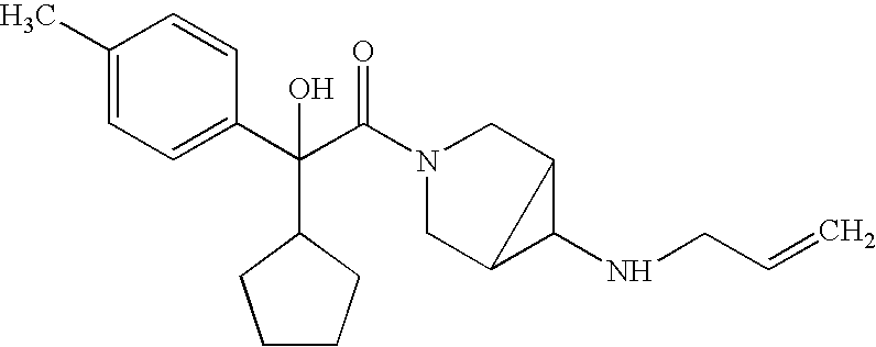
C1(C)=CC=C(C(C(N2CC3C(NCC=C)C3C2)=O)(C2CCCC2)O)C=C1
